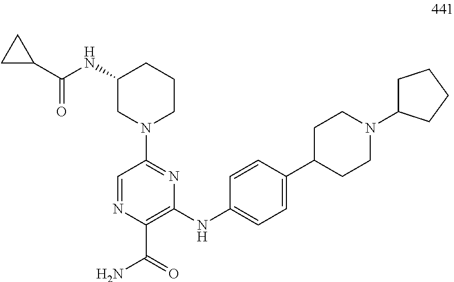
C1(NC2=CC=C(C3CCN(C4CCCC4)CC3)C=C2)=C(C(=O)N)N=CC(N2CCCC(NC(C3CC3)=O)C2)=N1
